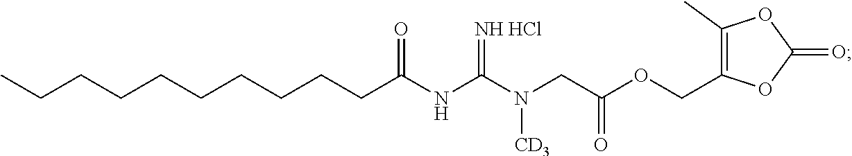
C(CCCC(=O)NC(N(CC(OCC1=C(C)OC(=O)O1)=O)[CD3])=[NH HCl])CCCCCC
